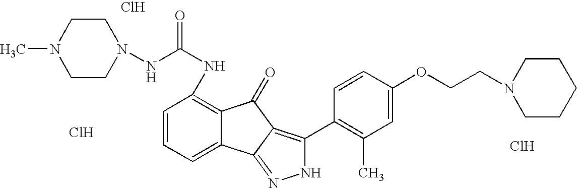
Cl.Cl.Cl.C1=CC=C2C(=C1NC(=O)NN1CCN(C)CC1)C(=O)C1=C(C3=C(C)C=C(OCCN4CCCCC4)C=C3)NN=C21
